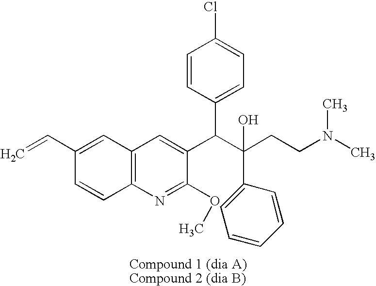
C12=C(N=C(OC)C(C(C(CCN(C)C)(O)C3=CC=CC=C3)C3=CC=C(Cl)C=C3)=C1)C=CC(C=C)=C2
